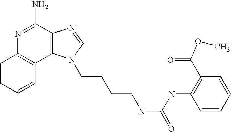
C1=CC=CC2=C1N=C(N)C1=C2N(CCCCNC(=O)NC2=C(C(=O)OC)C=CC=C2)C=N1
